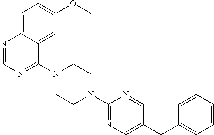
C1=C2C(=CC(OC)=C1)C(N1CCN(C3=NC=C(CC4=CC=CC=C4)C=N3)CC1)=NC=N2
